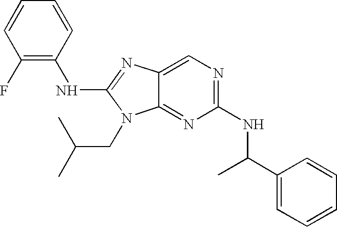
C1(F)=C(NC2=NC3=CN=C(NC(C4=CC=CC=C4)C)N=C3N2CC(C)C)C=CC=C1
